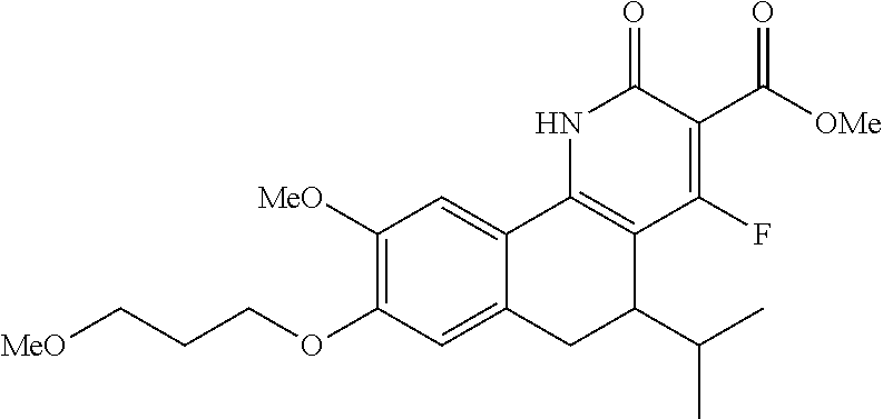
[MeO]CCCOC1=C([MeO])C=C2C(=C1)CC(C(C)C)C1=C2NC(=O)C(C(=O)[OMe])=C1F
